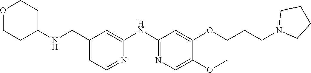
C1(CNC2CCOCC2)=CC=NC(NC2=NC=C(OC)C(OCCCN3CCCC3)=C2)=C1
